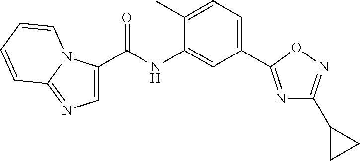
C1(C)=CC=C(C2=NC(C3CC3)=NO2)C=C1NC(=O)C1=CN=C2N1C=CC=C2
